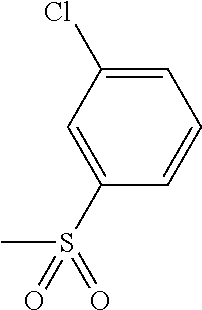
C1(S(=O)(C)=O)=CC(Cl)=CC=C1
